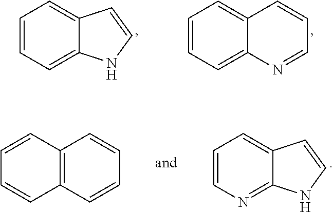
C1=CC=C2C(=C1)C=CN2.C1=CC=C2C(=C1)C=CC=N2.C1=CN=C2C(=C1)C=CN2.C12=C(C=CC=C1)C=CC=C2
